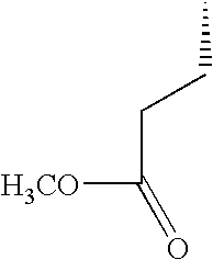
CCCC([H3CO])=O
